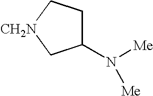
C1(N([Me])[Me])CC[CH2N]C1
